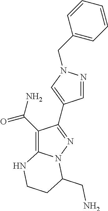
C1(C(N)=O)=C2N(N=C1C1=CN(CC3=CC=CC=C3)N=C1)C(CN)CCN2
